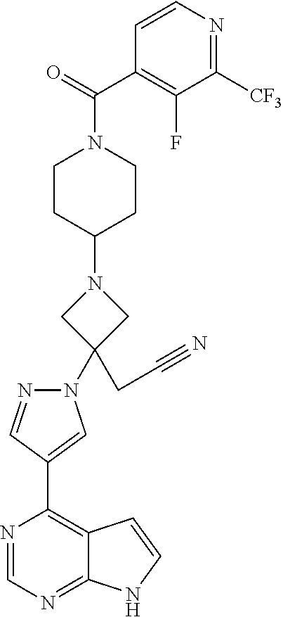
C1(N2N=CC(C3=C4C(=NC=N3)NC=C4)=C2)(CC#N)CN(C2CCN(C(C3=C(F)C([CF3])=NC=C3)=O)CC2)C1
